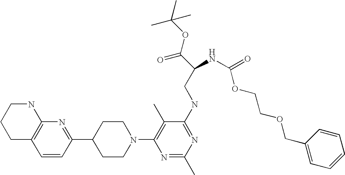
C1=CC(C2CCN(C3=C(C)C(NCC(C(=O)OC(C)(C)C)NC(OCCOCC4=CC=CC=C4)=O)=NC(C)=N3)CC2)=NC2=C1CCCN2
